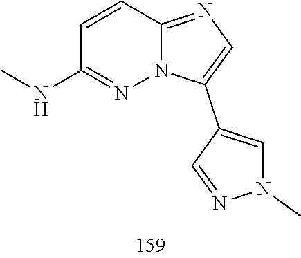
C12=NC=C(C3=CN(C)N=C3)N1N=C(NC)C=C2
